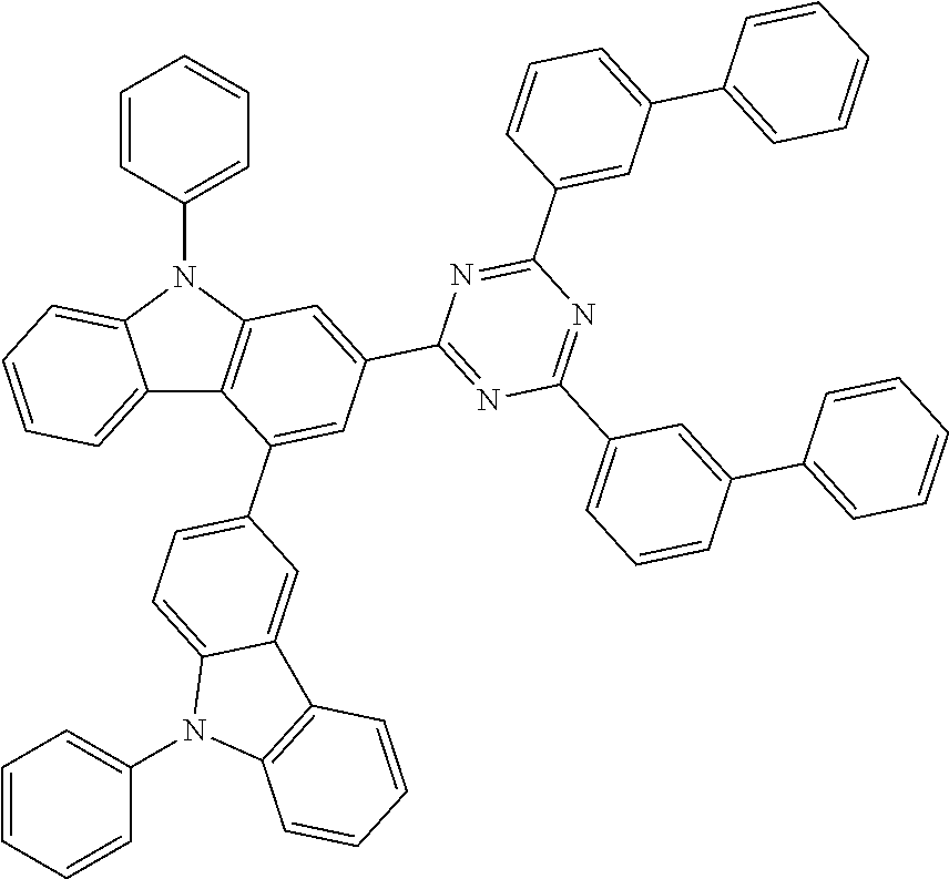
C12=CC=CC=C1N(C1=CC=CC=C1)C1=C2C(C2=CC=C3C(=C2)C2=C(N3C3=CC=CC=C3)C=CC=C2)=CC(C2=NC(C3=CC=CC(C4=CC=CC=C4)=C3)=NC(C3=CC(C4=CC=CC=C4)=CC=C3)=N2)=C1
